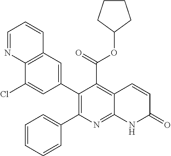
C12=C(C=C(C3=C(C4=CC=CC=C4)N=C4C(=C3C(=O)OC3CCCC3)C=CC(=O)N4)C=C1Cl)C=CC=N2
